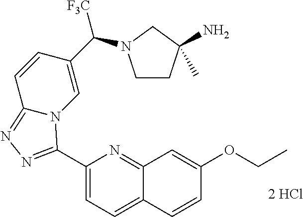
C1(C2=NN=C3N2C=C(C([F3C])N2CCC(N)(C)C2)C=C3)=CC=C2C(=N1)C=C(OCC)C=C2
